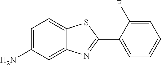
C1=C(N)C=C2C(=C1)SC(C1=CC=CC=C1F)=N2
